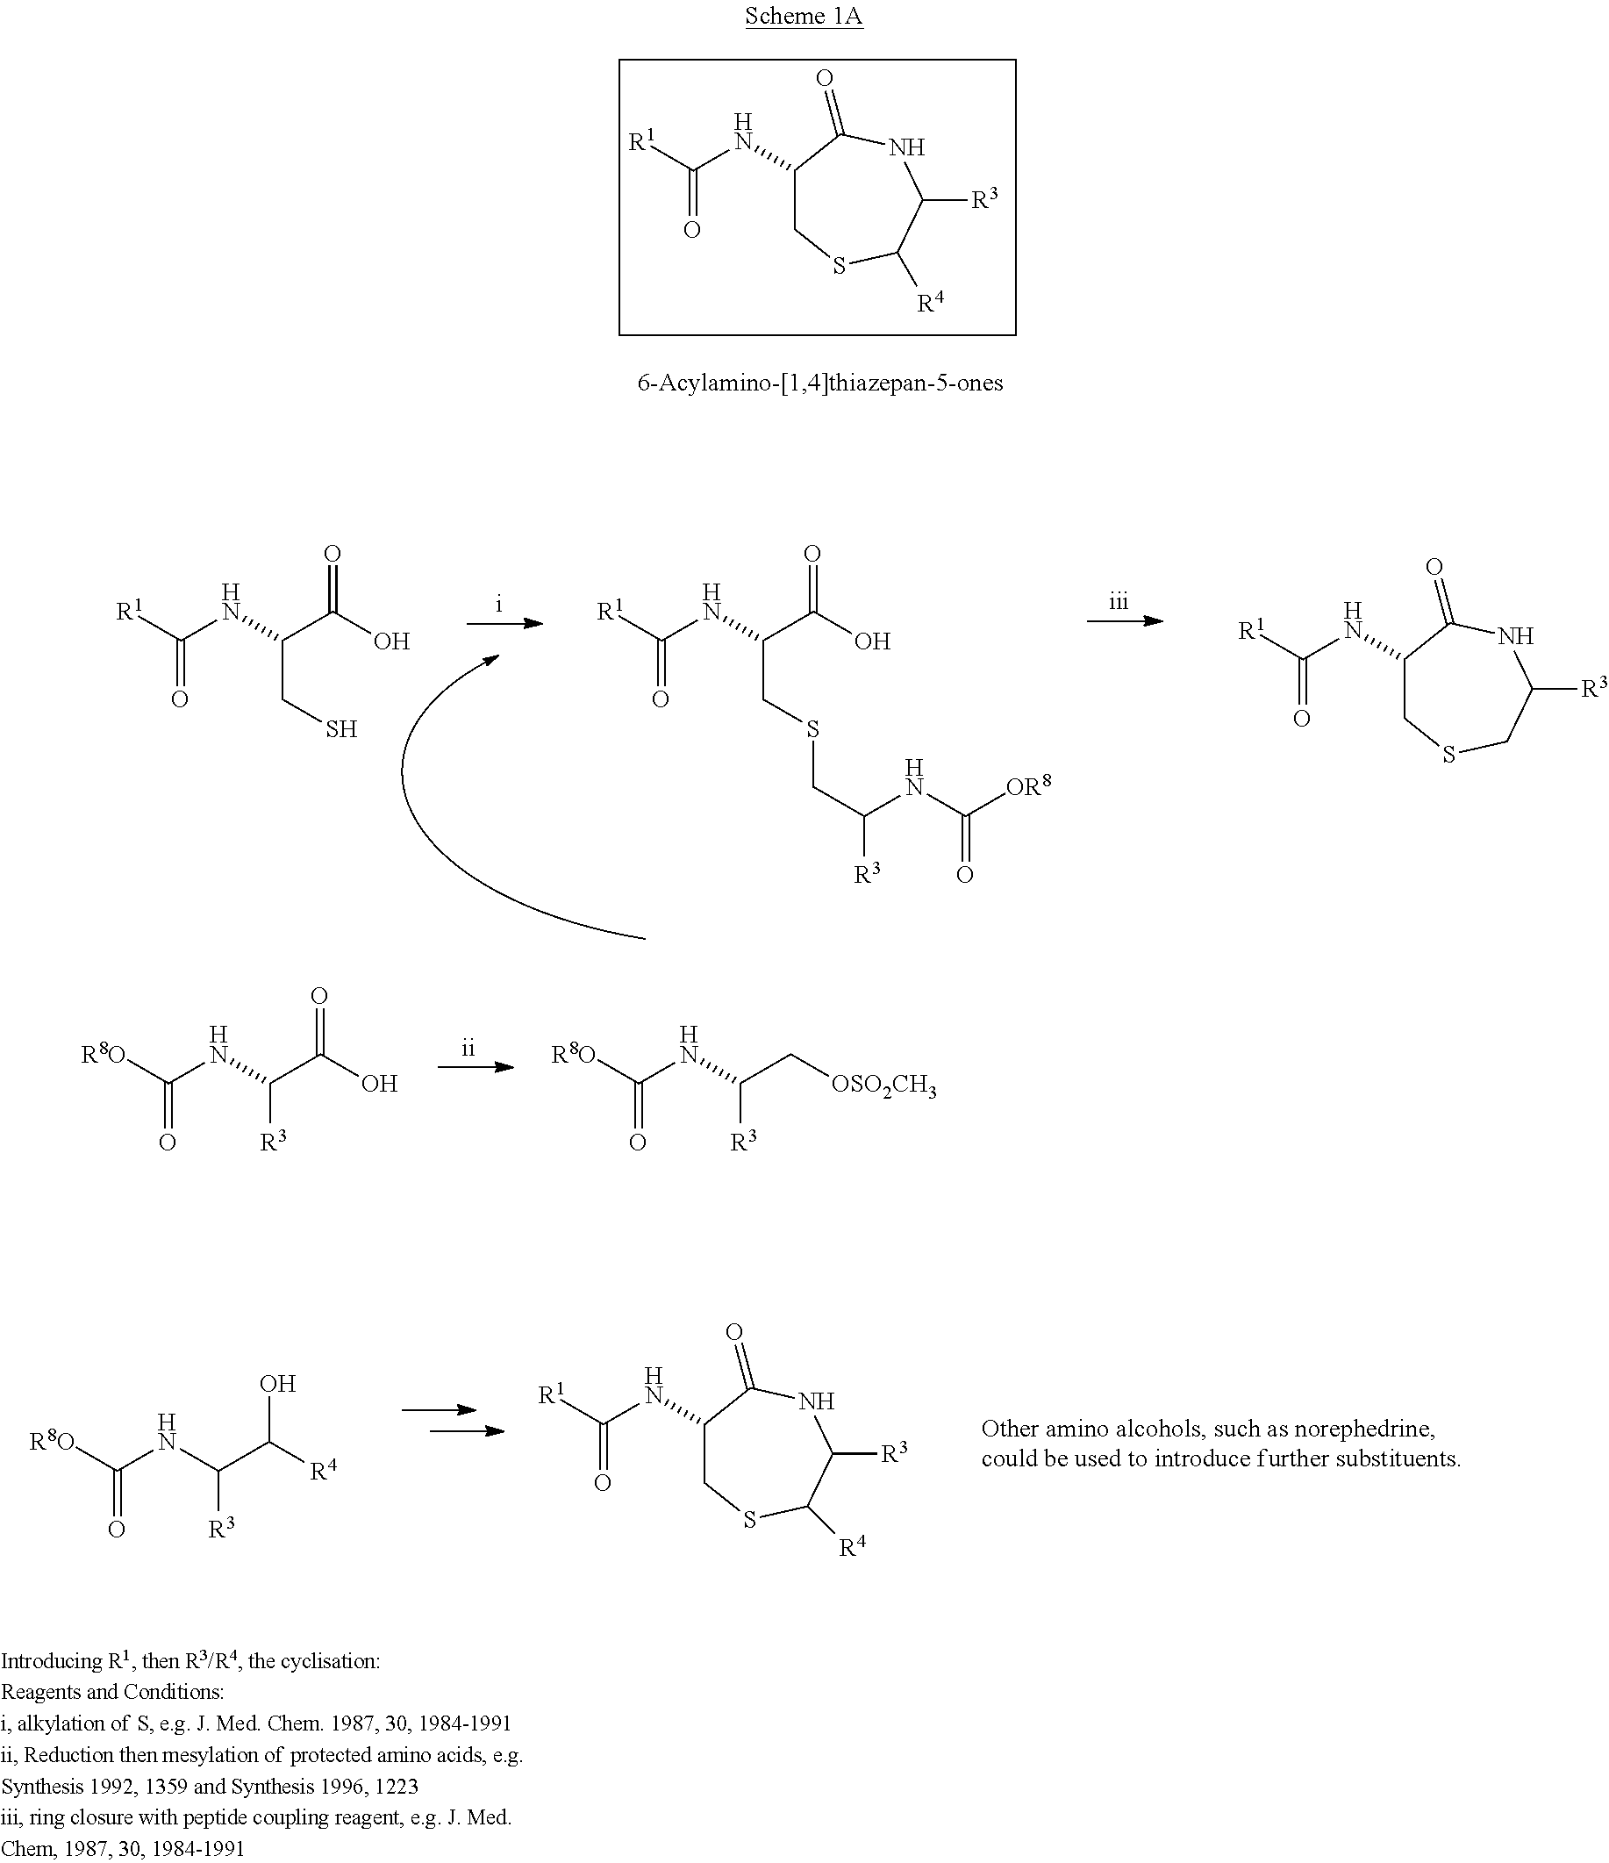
C1(NC([R1])=O)CSC([R4])C([R3])NC1=O.[R8O]C(NC(C([R4])O)[R3])=O.C1(NC([R1])=O)CSC([R4])C([R3])NC1=O.[R8O]C(NC(C(O)=O)[R3])=O.[R8O]C(NC(C[OSO2CH3])[R3])=O.[R1]C(NC(C(O)=O)CS)=O.C(NC(C(O)=O)CSCC(NC([OR8])=O)[R3])(=O)[R1].C1(NC([R1])=O)CSCC([R3])NC1=O
